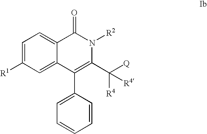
C1=C([R1])C=C2C(=C1)C(=O)N([R2])C(C([Q])([R4])[R4])=C2C1=CC=CC=C1
